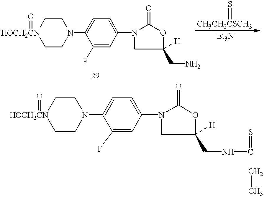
C1N(C2=CC=C(N3CC([H])(CN)OC3=O)C=C2F)CC[HOCH2CN](=O)C1.[CH3CH2CSCH3]=S.C1N(C2=CC=C(N3CC([H])(CNC(CC)=S)OC3=O)C=C2F)CC[HOCH2CN](=O)C1
